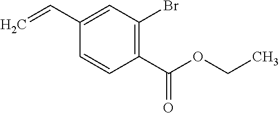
C(C1=CC(Br)=C(C(OCC)=O)C=C1)=C
